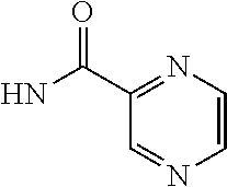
C1(C(N)=O)=NC=CN=C1
